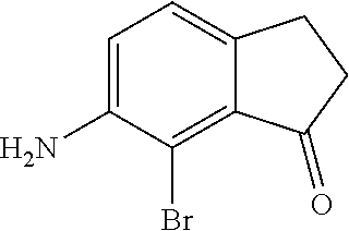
C1=C(N)C(Br)=C2C(=C1)CCC2=O
